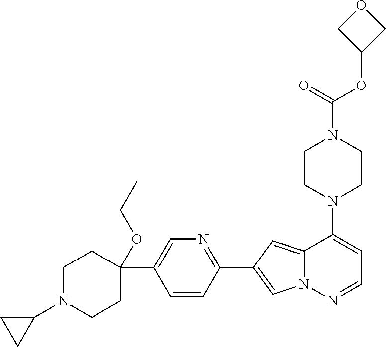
N1(C2=CC=NN3C2=CC(C2=NC=C(C4(OCC)CCN(C5CC5)CC4)C=C2)=C3)CCN(C(OC2COC2)=O)CC1
